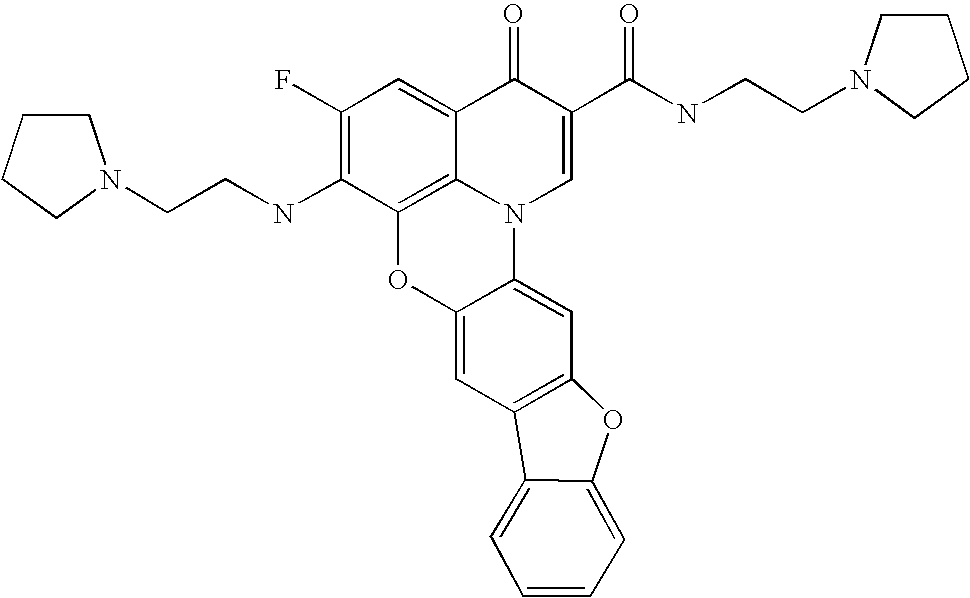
C1(F)=C(NCCN2CCCC2)C2=C3C(=C1)C(=O)C(C(NCCN1CCCC1)=O)=CN3C1=CC3=C(C=C1O2)C1=CC=CC=C1O3
